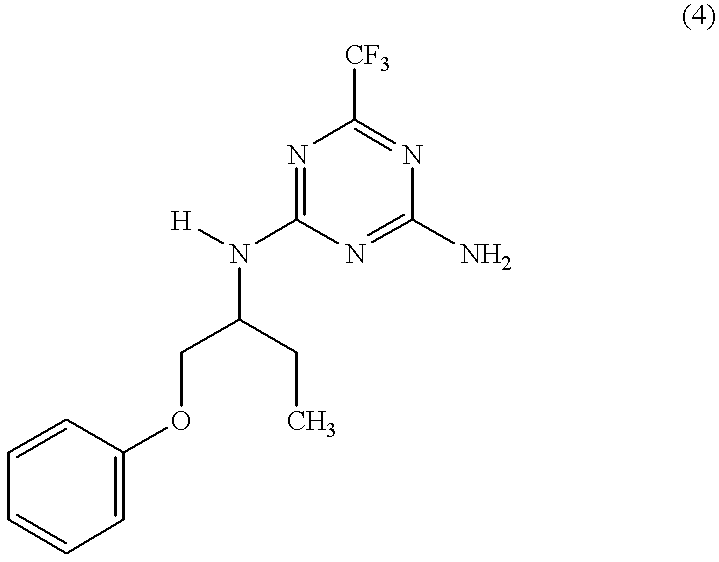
C1=CC=CC=C1OCC(N([H])C1=NC([CF3])=NC(N)=N1)CC
